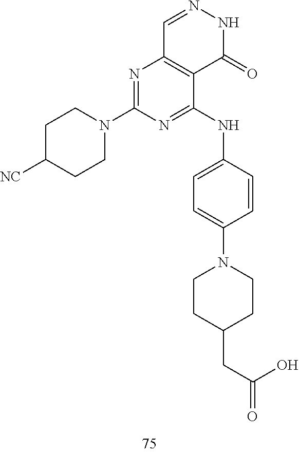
C1=NNC(=O)C2=C1N=C(N1CCC([NC])CC1)N=C2NC1=CC=C(N2CCC(CC(=O)O)CC2)C=C1
